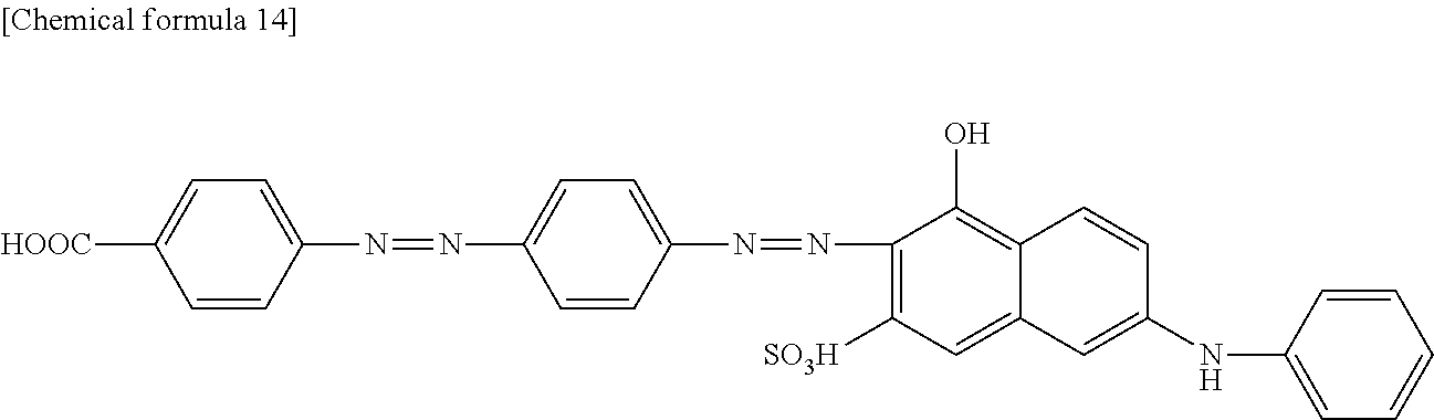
[HOOC]C1=CC=C(N=NC2=CC=C(N=NC3=C([SO3H])C=C4C(=C3O)C=CC(NC3=CC=CC=C3)=C4)C=C2)C=C1
